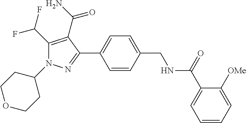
C1(N2C(C(F)F)=C(C(N)=O)C(C3=CC=C(CNC(C4=CC=CC=C4[OMe])=O)C=C3)=N2)CCOCC1
